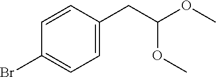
C1=CC(CC(OC)OC)=CC=C1Br
